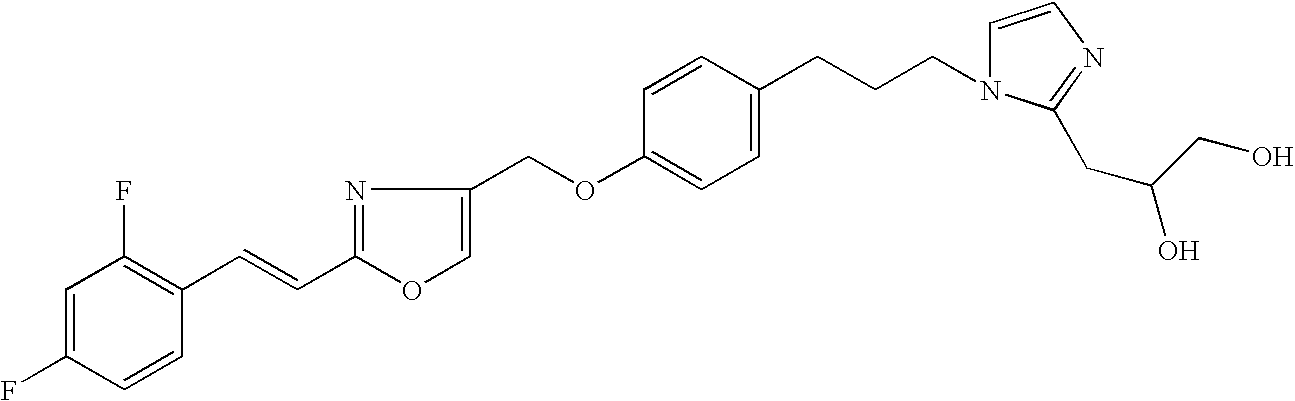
C1=C(F)C=CC(C=CC2=NC(COC3=CC=C(CCCN4C=CN=C4CC(CO)O)C=C3)=CO2)=C1F
